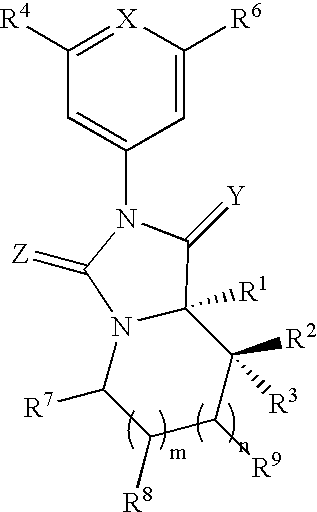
C1=C([R6])[X]=C([R4])C=C1N1C(=[Y])C2([R1])N(C([R7])C([R8])C([R9])C2([R2])[R3])C1=[Z]
